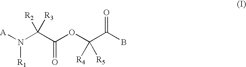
[A]N(C(C(OC(C(B)=O)([R4])[R5])=O)([R2])[R3])[R1]
